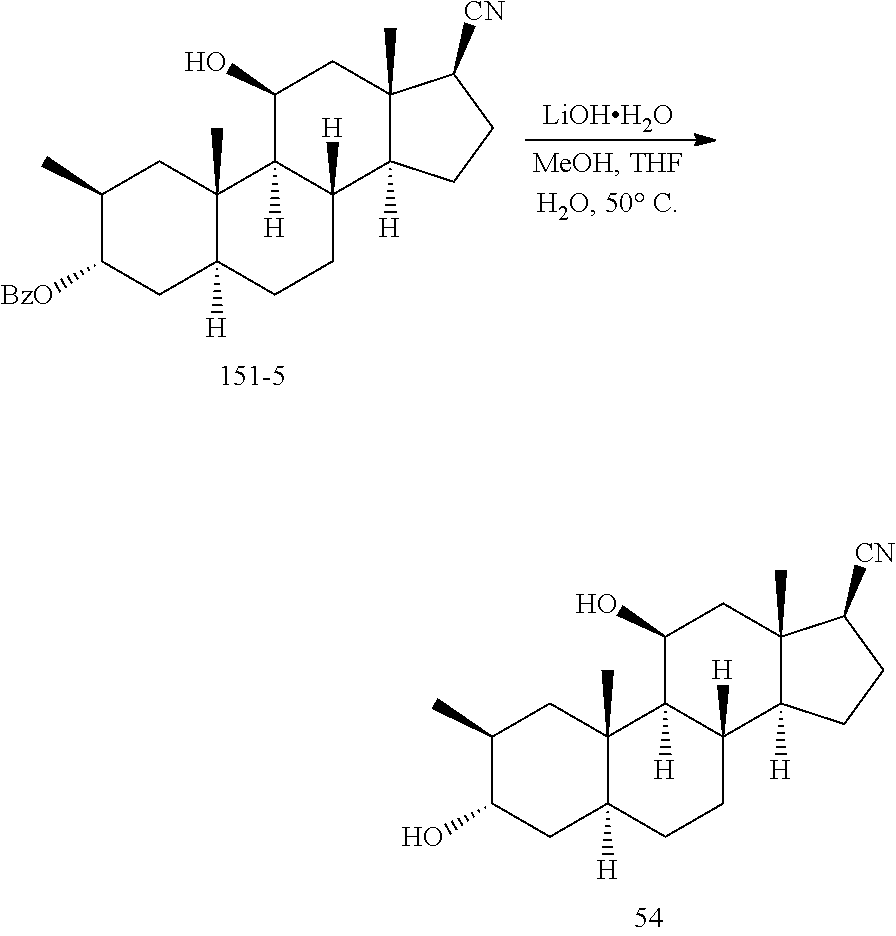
C1(C)C(O)CC2([H])C(C)(C1)C1([H])C([H])(CC2)C2([H])C(C)(CC1O)C([CN])CC2.C1(C)C([BzO])CC2([H])C(C)(C1)C1([H])C([H])(CC2)C2([H])C(C)(CC1O)C([CN])CC2.[LiOHH2O]
